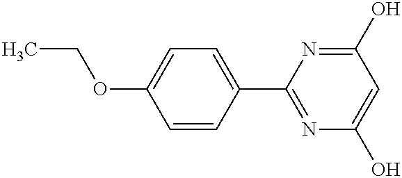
C1=CC(C2=NC(O)=CC(O)=N2)=CC=C1OCC
